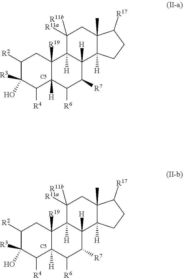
C1([R2])C(O)([R3])C([R4])C2([H])C([R19])(C1)C1([H])C([H])(C([R7])C2[R6])C2([H])C(C)(CC1([R11a])[R11b])C([R17])CC2.[C5].C1([R2])C(O)([R3])C([R4])C2([H])C([R19])(C1)C1([H])C([H])(C([R7])C2[R6])C2([H])C(C)(CC1([R11a])[R11b])C([R17])CC2.[C5]
